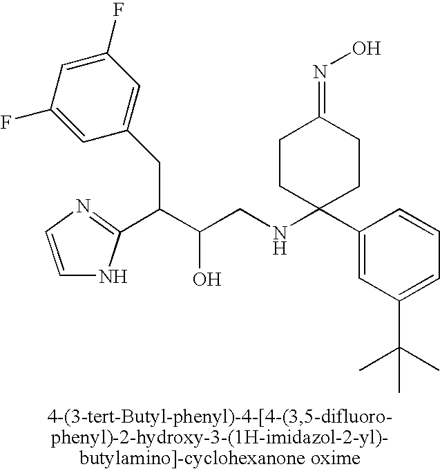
OC(C(CC1=CC(F)=CC(F)=C1)C1=NC=CN1)CNC1(C2=CC(C(C)(C)C)=CC=C2)CCC(=NO)CC1
